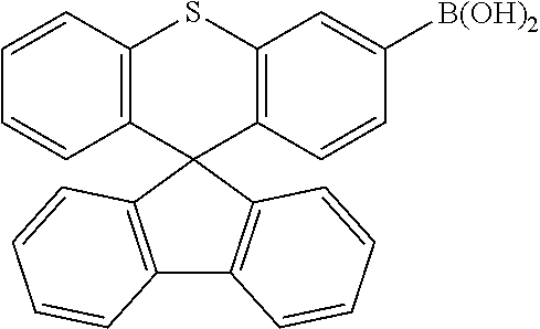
C12=C(C3(C4=C(S1)C=C([B(OH)2])C=C4)C1=C(C4=C3C=CC=C4)C=CC=C1)C=CC=C2
